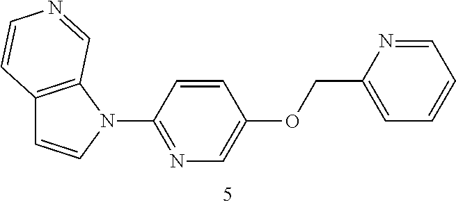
C1=CC(OCC2=CC=CC=N2)=CN=C1N1C2=C(C=C1)C=CN=C2
